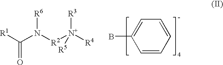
C1=CC=CC=C1B.[R1]C(N([R2][N+]([R3])([R4])[R5])[R6])=O
